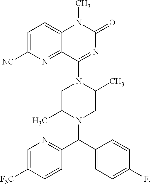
C1=C(C(C2=NC=C([F3C])C=C2)N2CC(C)N(C3=NC(=O)N(C)C4=CC=C([NC])N=C34)CC2C)C=CC(F)=C1
